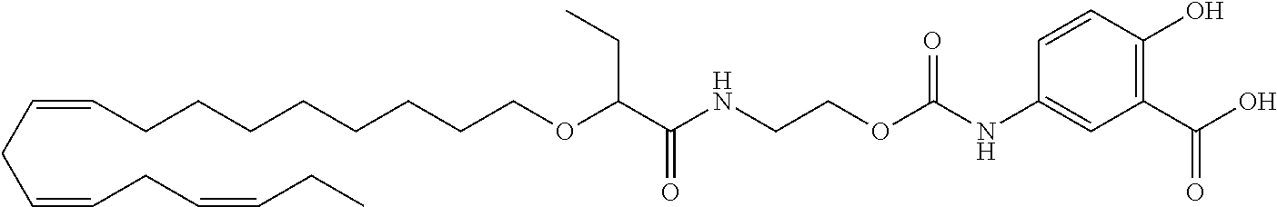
C1(C(O)=O)=C(O)C=CC(NC(OCCNC(C(OCCCCCCCCC=CCC=CCC=CCC)CC)=O)=O)=C1
